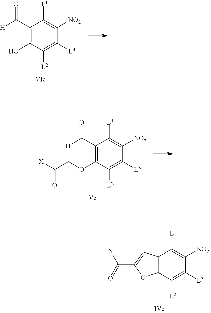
C12=C(C([L2])=C([L3])C([NO2])=C1[L1])OC(C(=O)[X])=C2.C1(C([H])=O)=C(O)C([L2])=C([L3])C([NO2])=C1[L1].C1(C([H])=O)=C(OCC([X])=O)C([L2])=C([L3])C([NO2])=C1[L1]
